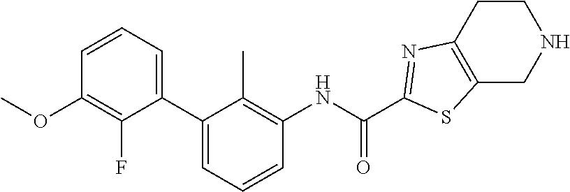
C1(OC)=C(F)C(C2=CC=CC(NC(=O)C3=NC4=C(CNCC4)S3)=C2C)=CC=C1
